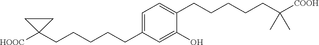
C1=C(CCCCCC2([HOOC])CC2)C=C(O)C(CCCCCC(C)(C)[COOH])=C1
